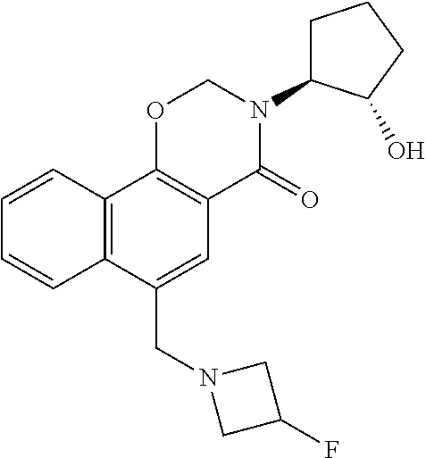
N1(CC2=CC3=C(C4=C2C=CC=C4)OCN(C2CCCC2O)C3=O)CC(F)C1
